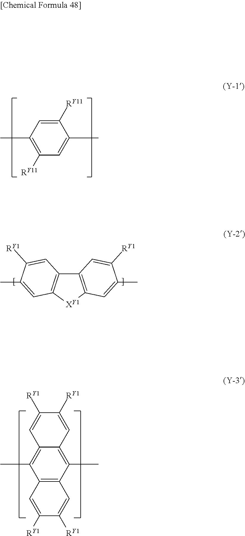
C1([RY11])=CC(C)=C([RY11])C=C1C.C12=C([XY1]C3=C1C=C([RY1])C(C)=C3)C=C(C)C([RY1])=C2.C12=C(C(C)=C3C(=C1C)C=C([RY1])C([RY1])=C3)C=C([RY1])C([RY1])=C2
